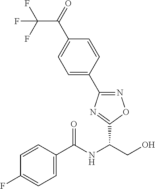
C1(C2=NOC(C(NC(C3=CC=C(F)C=C3)=O)CO)=N2)=CC=C(C(C(F)(F)F)=O)C=C1
